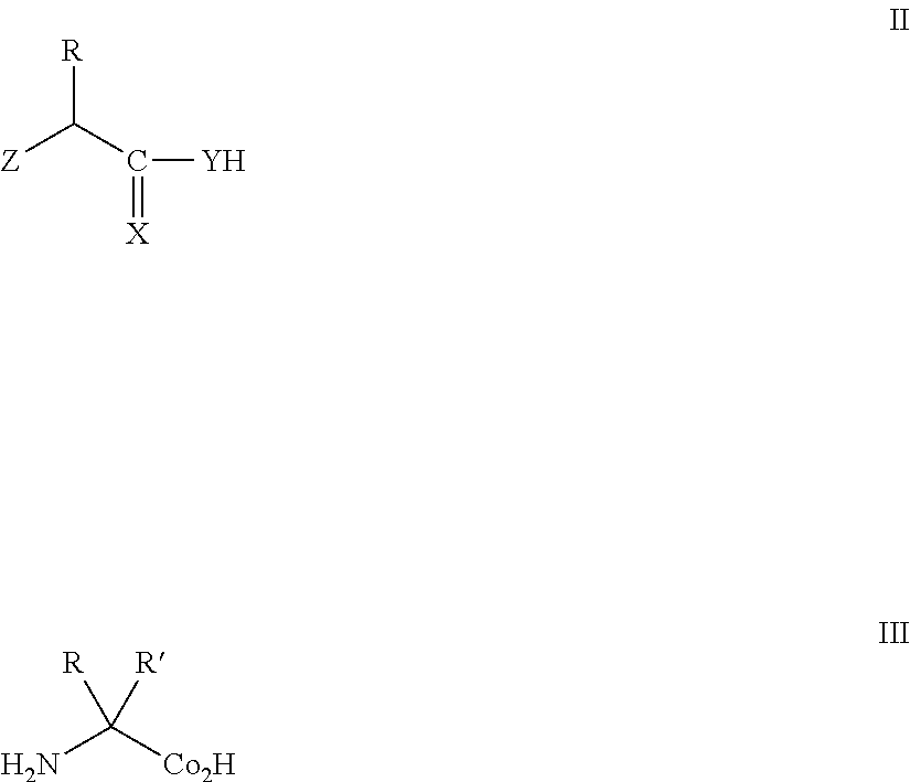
[Z]C(C([Y])=[X])[R].NC([Co2H])([R])[R]
